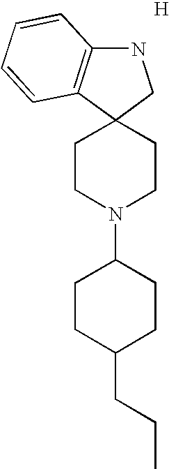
[H].N1C2=C(C3(C1)CCN(C1CCC(CCC)CC1)CC3)C=CC=C2
